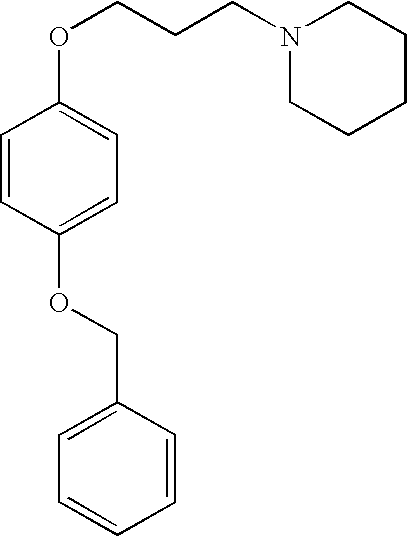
C1=CC(OCC2=CC=CC=C2)=CC=C1OCCCN1CCCCC1
